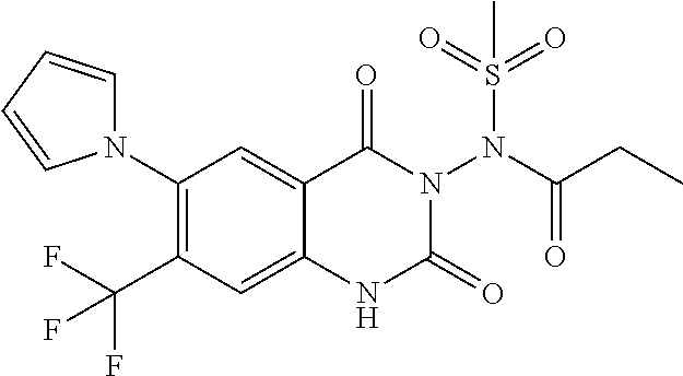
C1(N2C=CC=C2)=C(C(F)(F)F)C=C2C(=C1)C(=O)N(N(C(CC)=O)S(=O)(=O)C)C(=O)N2
